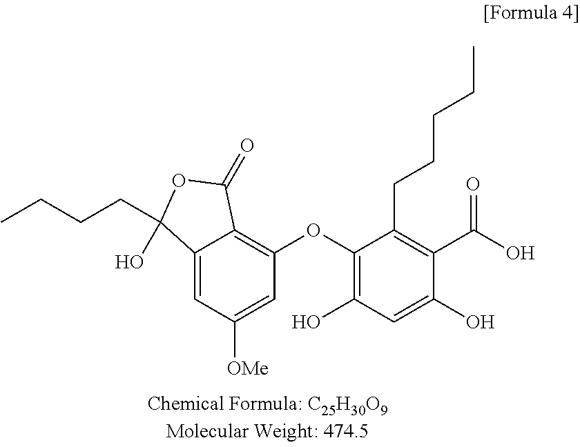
C12=CC([OMe])=CC(OC3=C(O)C=C(O)C(C(O)=O)=C3CCCCC)=C1C(=O)OC2(CCCC)O
